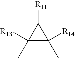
C1([R13])(C)C([R14])(C)C1[R11]
